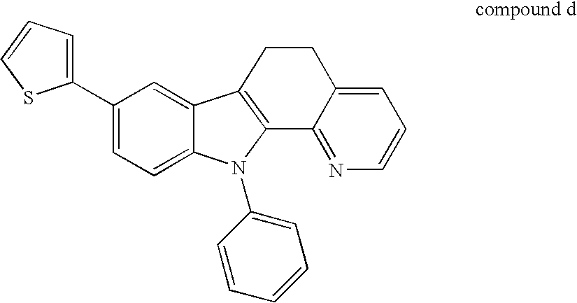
C1(C2=CC=CS2)=CC=C2C(=C1)C1=C(C3=NC=CC=C3CC1)N2C1=CC=CC=C1
